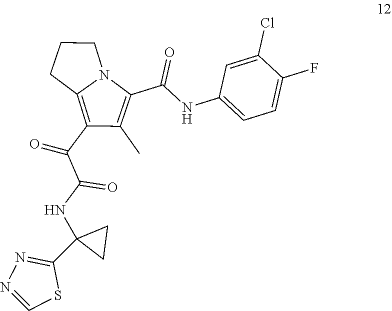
C(C1=C(C)C(C(C(NC2(C3=NN=CS3)CC2)=O)=O)=C2N1CCC2)(=O)NC1=CC=C(F)C(Cl)=C1
